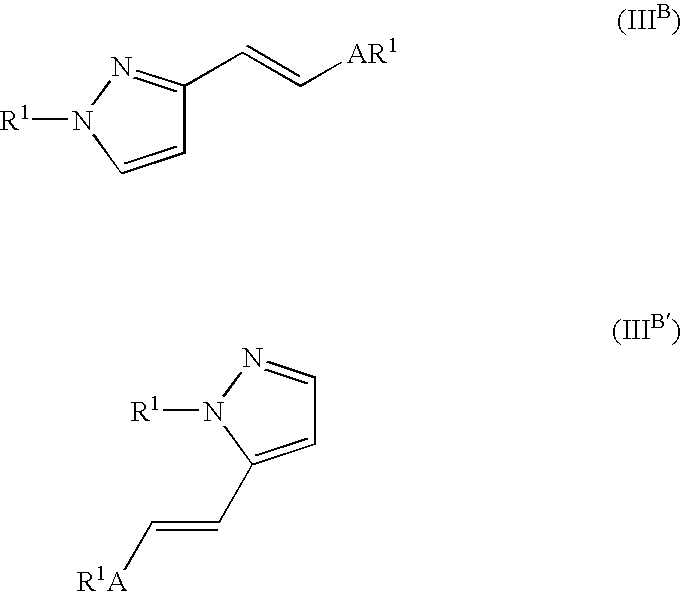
C1=CN([R1])N=C1C=C[AR1].C1=C(C=C[R1A])N([R1])N=C1
